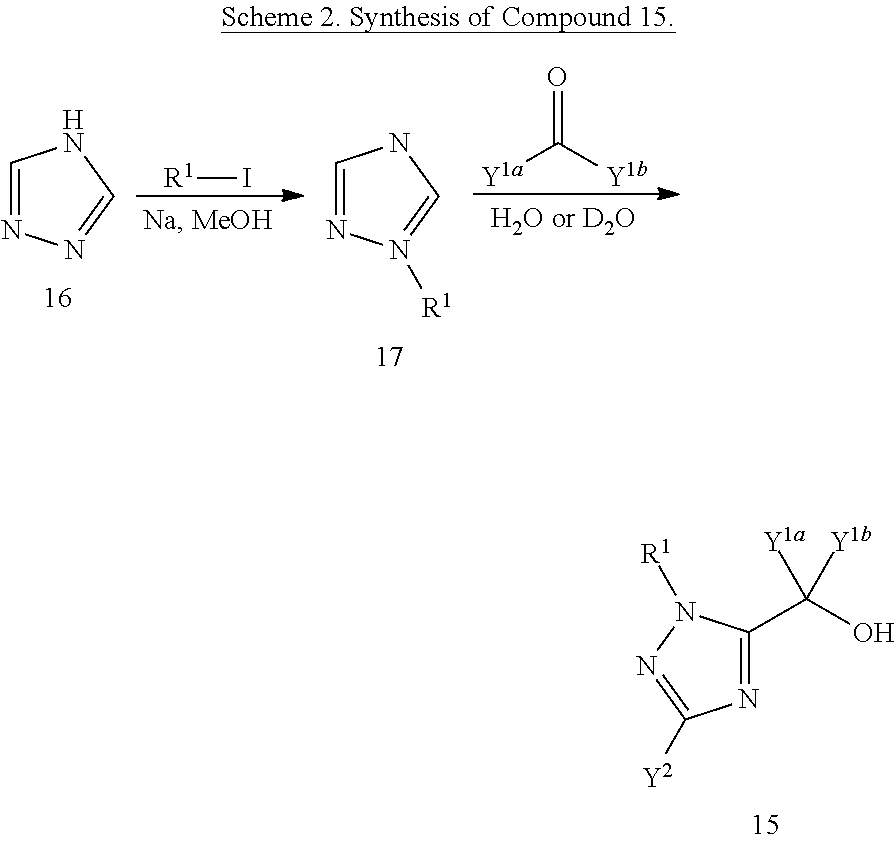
C1=NN=CN1.[R1]I.C1=NN([R1])=CN1.[Y1a]C([Y1b])=O.N1=C(C(O)([Y1b])[Y1a])N([R1])N=C1[Y2]
